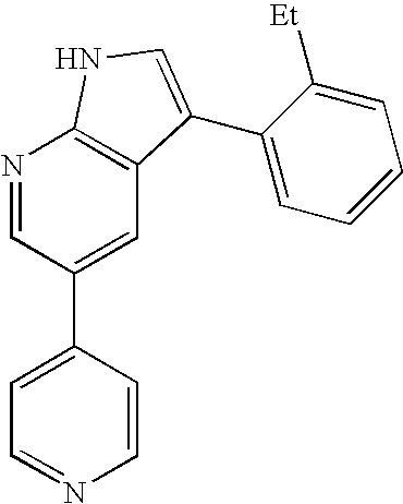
C1=CC(C2=CC3=C(N=C2)NC=C3C2=CC=CC=C2[Et])=CC=N1
